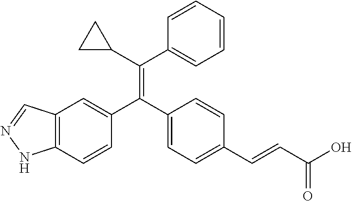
C12=C(C=CC(C(C3=CC=C(C=CC(O)=O)C=C3)=C(C3CC3)C3=CC=CC=C3)=C1)NN=C2
